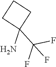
NC1(C(F)(F)F)CCC1
